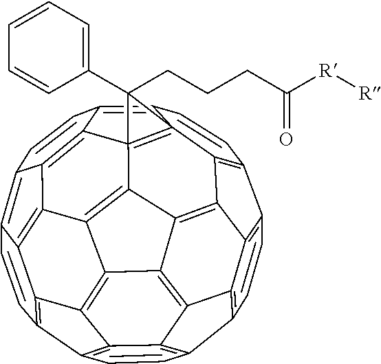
C1=CC2=C3C4=C1C1=C5C4=C4C6=C3C3=C2C=CC2=C3C3=C6C6=C4C47=C5(C(=C5C=CC8=C9C(=C6C8=C45)C3=C2C=C9)C=C1)C7(CCCC([R][R])=O)C1=CC=CC=C1
